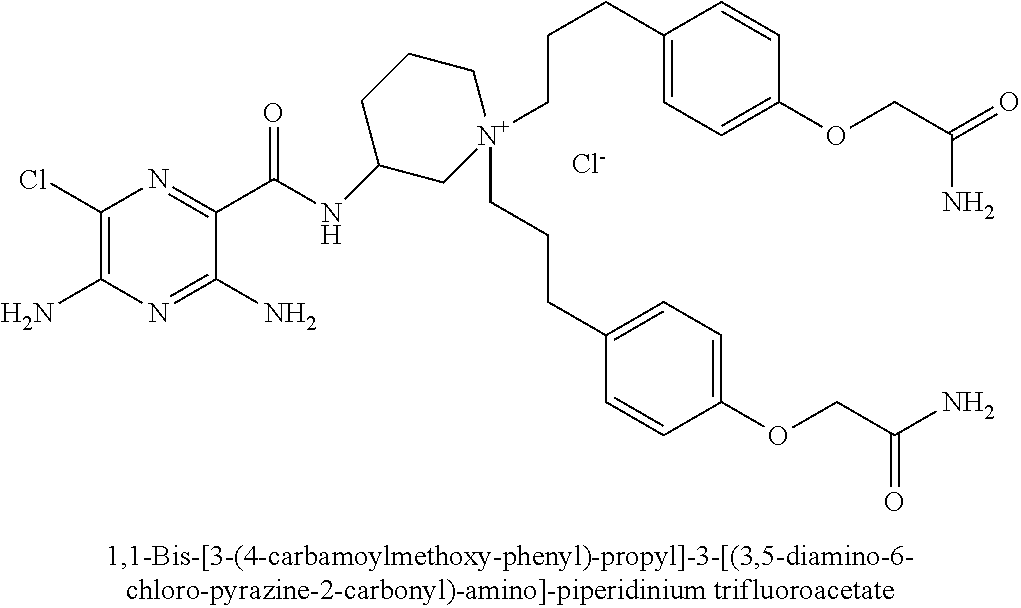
C1(Cl)=C(N)N=C(N)C(C(=O)NC2C[N+](CCCC3=CC=C(OCC(=O)N)C=C3)(CCCC3=CC=C(OCC(N)=O)C=C3)CCC2)=N1.[Cl-]
